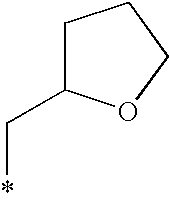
*CC1CCCO1
